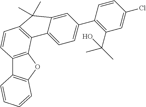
C12=C(OC3=C1C=CC=C3)C1=C(C=C2)C(C)(C)C2=CC(C3=C(C(C)(C)O)C=C(Cl)C=C3)=CC=C12
